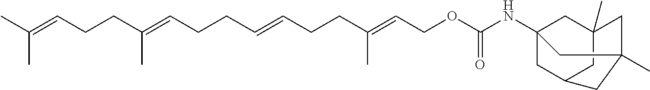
CC(=CCCC(=CCCC=CCCC(C)=CCOC(NC12CC3CC(C)(C1)CC(C)(C2)C3)=O)C)C
